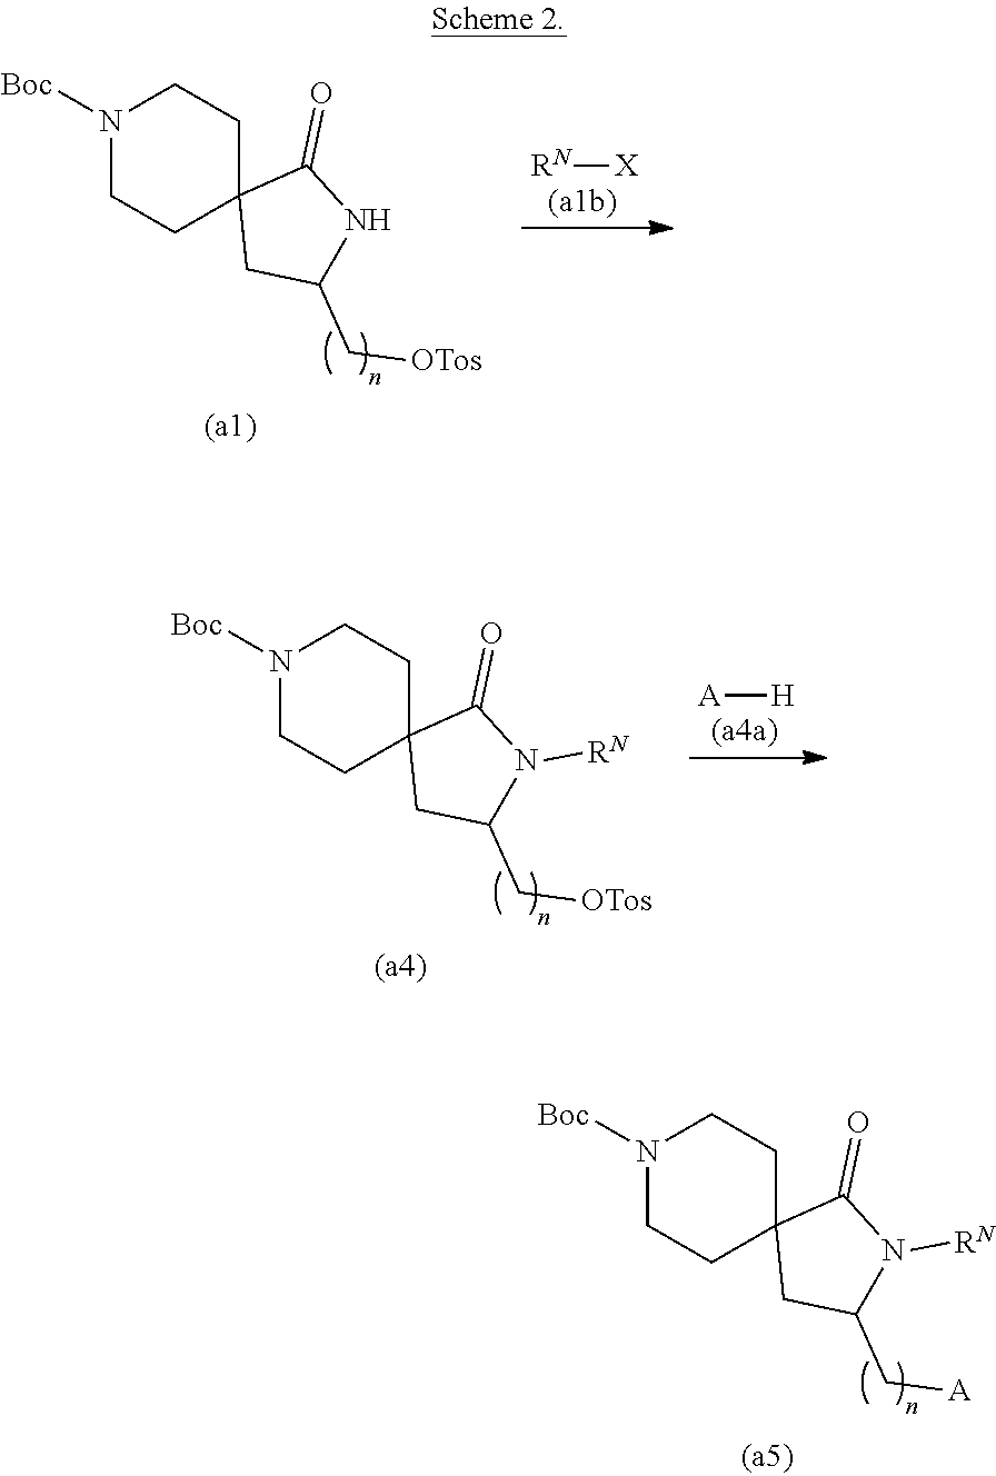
N1([Boc])CCC2(CC1)CC(C[OTos])NC2=O.[RN][X].N1([Boc])CCC2(CC1)CC(C[OTos])N([RN])C2=O.[A][H].N1([Boc])CCC2(CC1)CC(C[A])N([RN])C2=O
